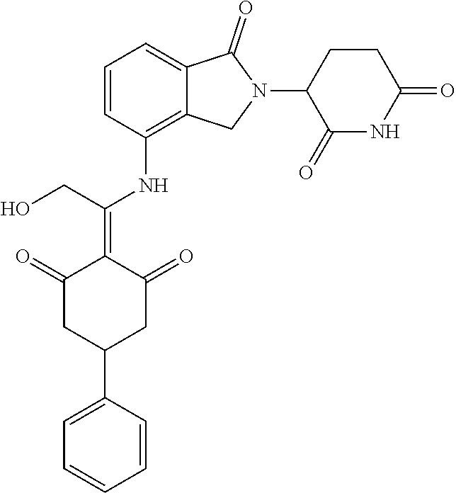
C1=CC(NC(=C2C(=O)CC(C3=CC=CC=C3)CC2=O)CO)=C2C(=C1)C(=O)N(C1C(=O)NC(=O)CC1)C2
